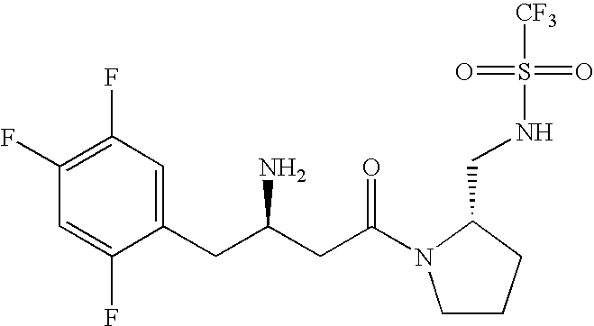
C1(F)=C(F)C=C(CC(CC(=O)N2CCCC2CNS([CF3])(=O)=O)N)C(F)=C1
